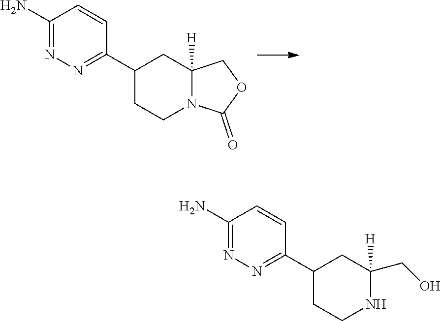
C1(N)=NN=C(C2CCN3C([H])(C2)COC3=O)C=C1.C1(N)=NN=C(C2CCNC([H])(CO)C2)C=C1
